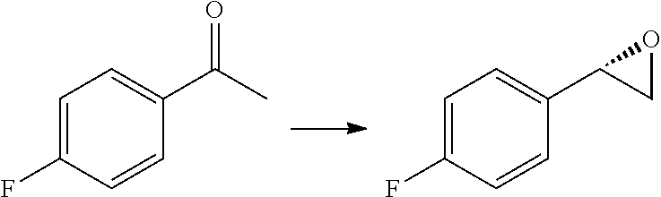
C1=C(F)C=CC(C(C)=O)=C1.C1=C(F)C=CC(C2CO2)=C1
